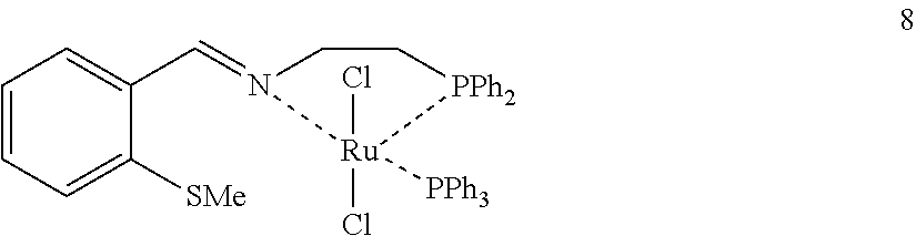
C1=CC=C([SMe])C(C=N2CC[PPh2][Ru]2(Cl)(Cl)[PPh3])=C1
